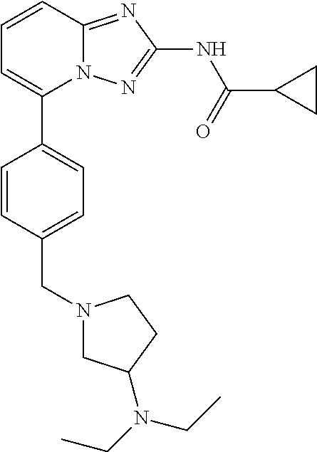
C1=CC2=NC(NC(=O)C3CC3)=NN2C(C2=CC=C(CN3CC(N(CC)CC)CC3)C=C2)=C1
